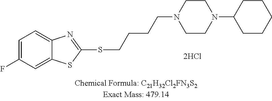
C1=C(F)C=C2C(=C1)N=C(SCCCCN1CCN(C3CCCCC3)CC1)S2
